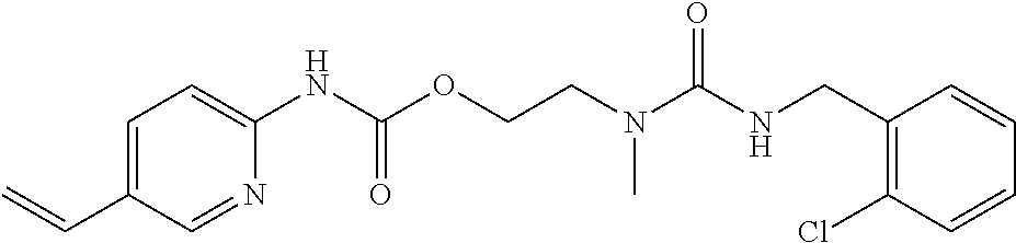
C1=CC=CC(Cl)=C1CNC(N(CCOC(NC1=CC=C(C=C)C=N1)=O)C)=O
